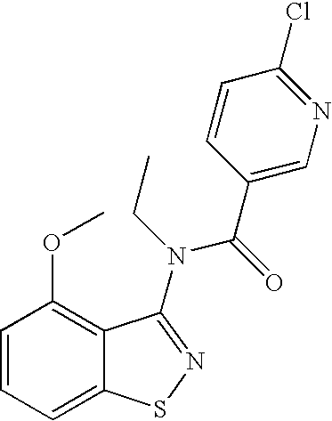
C1=CC=C2C(=C1OC)C(N(C(=O)C1=CN=C(Cl)C=C1)CC)=NS2
